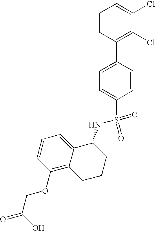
C1=CC(C2=CC=C(S(NC3C4=CC=CC(OCC(=O)O)=C4CCC3)(=O)=O)C=C2)=C(Cl)C(Cl)=C1
